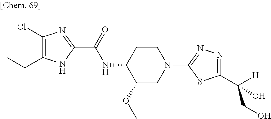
C1(Cl)=C(CC)NC(C(=O)NC2C(OC)CN(C3=NN=C(C([H])(CO)O)S3)CC2)=N1
